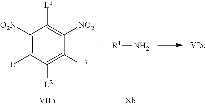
C1([O2N])=C([L])C([L2])=C([L3])C([NO2])=C1[L1].[R1]N
